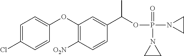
C1=C(Cl)C=CC(OC2=C([O2N])C=CC(C(OP(N3CC3)(=O)N3CC3)C)=C2)=C1
